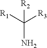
[R1]C(N)([R3])[R2]
